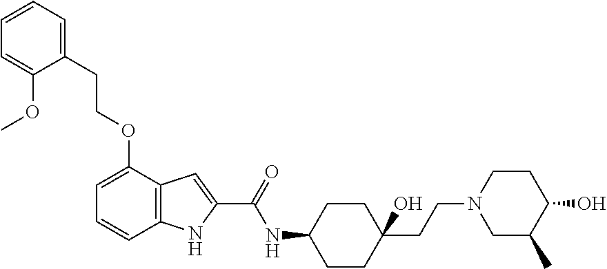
C12=C(C(OCCC3=CC=CC=C3OC)=CC=C1)C=C(C(=O)NC1CCC(CCN3CC(C)C(O)CC3)(O)CC1)N2
